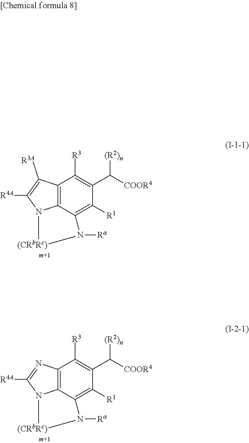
C12=C3C(=C([R1])C(C([COOR4])[(R2)n])=C1[R3])N([Ra])[(CRbRc)]N3C([R4A])=C2[R3A].C12=C3C(=C([R1])C(C([COOR4])[(R2)n])=C1[R3])N([Ra])[(CRbRc)]N3C([R4A])=N2
